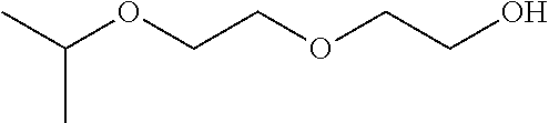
O(CCO)CCOC(C)C
